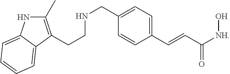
C1(C)=C(CCNCC2=CC=C(C=CC([NH]O)=O)C=C2)C2=CC=CC=C2N1
